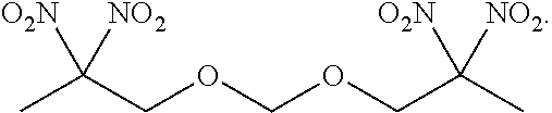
CC(COCOCC(C)([O2N])[NO2])([O2N])[NO2]
